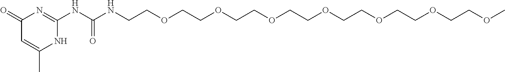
C1(=O)C=C(C)NC(NC(NCCOCCOCCOCCOCCOCCOCCOC)=O)=N1
